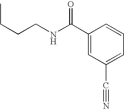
CCCCNC(C1=CC(C#N)=CC=C1)=O
